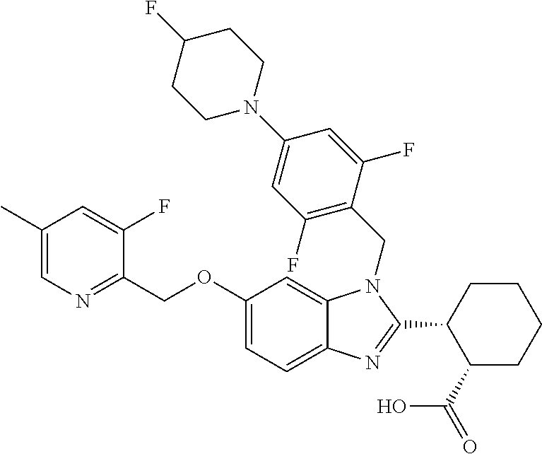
C1=C(F)C(COC2=CC=C3C(=C2)N(CC2=C(F)C=C(N4CCC(F)CC4)C=C2F)C(C2C(C(=O)O)CCCC2)=N3)=NC=C1C
